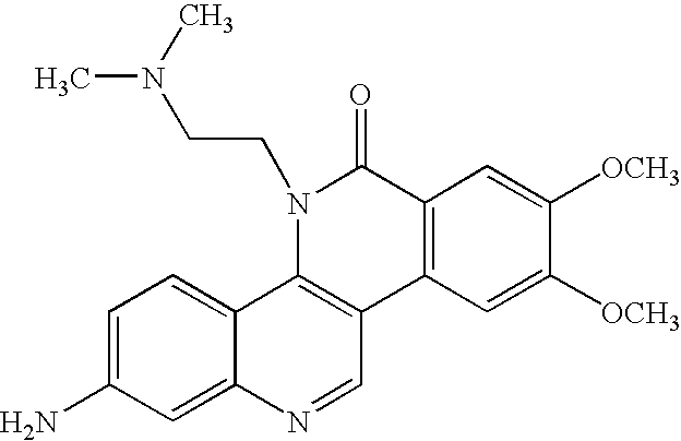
C1=C(N)C=C2C(=C1)C1=C(C=N2)C2=C(C(=O)N1CCN(C)C)C=C([OCH3])C([OCH3])=C2
